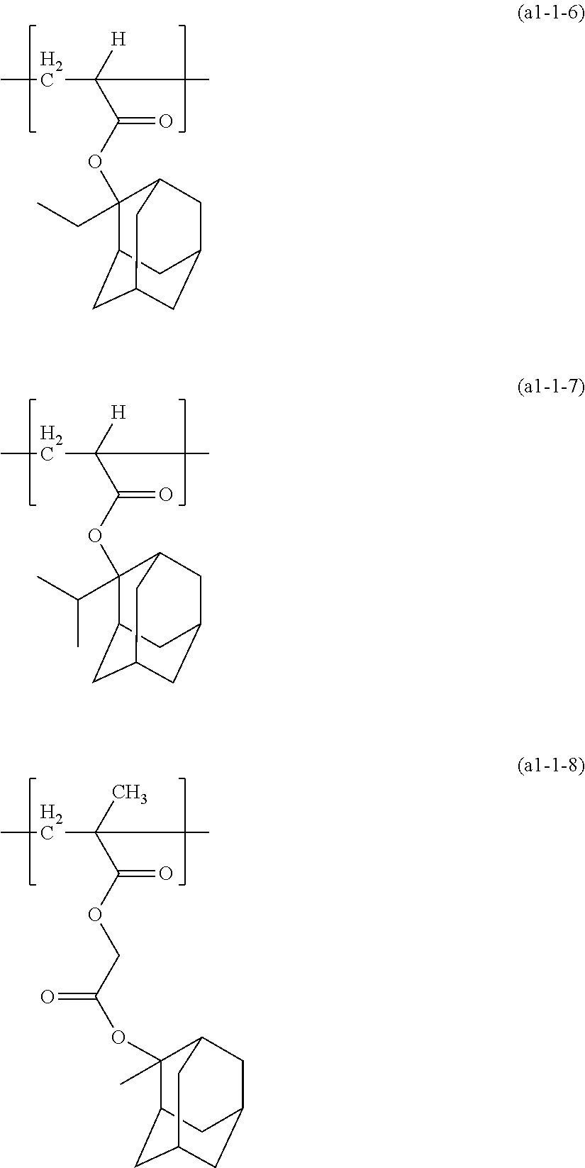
CCC(C(OC1(CC)C2CC3CC(CC1C3)C2)=O)([H])C.CCC(C(OC1(C(C)C)C2CC3CC(CC1C3)C2)=O)([H])C.CCC(C(OCC(OC1(C)C2CC3CC(CC1C3)C2)=O)=O)(C)C
